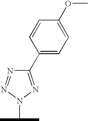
C1(C2=CC=C(OC)C=C2)=NN(C(C)C)N=N1
